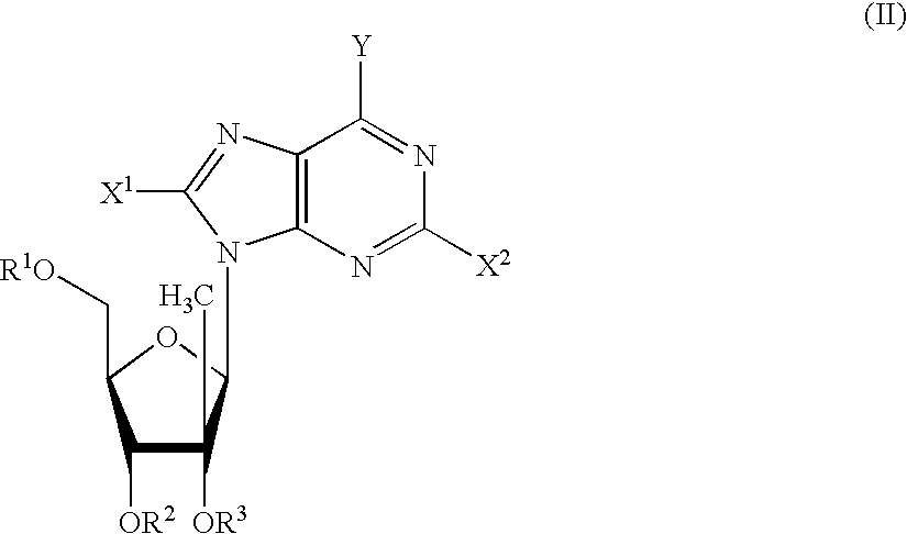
N1=C([Y])C2=C(N=C1[X2])N(C1OC(C[R1O])C([OR2])C1([OR3])CC)C([X1])=N2
